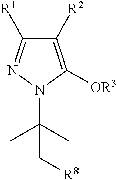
C1([R2])=C([OR3])N(C(C)(C)C[R8])N=C1[R1]
